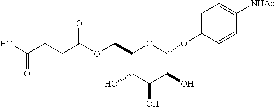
C1(COC(CCC(O)=O)=O)C(O)C(O)C(O)C(OC2=CC=C([NHAc])C=C2)O1
